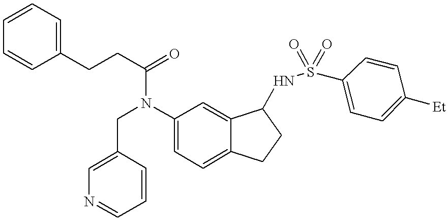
C1=CC(CCC(=O)N(CC2=CN=CC=C2)C2=CC=C3C(=C2)C(NS(C2=CC=C([Et])C=C2)(=O)=O)CC3)=CC=C1
